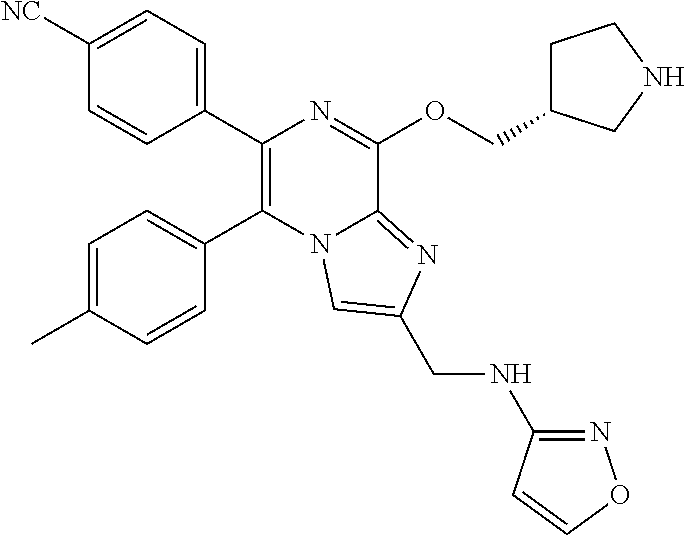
C1([NC])=CC=C(C2=C(C3=CC=C(C)C=C3)N3C(=NC(CNC4=NOC=C4)=C3)C(OCC3CCNC3)=N2)C=C1
